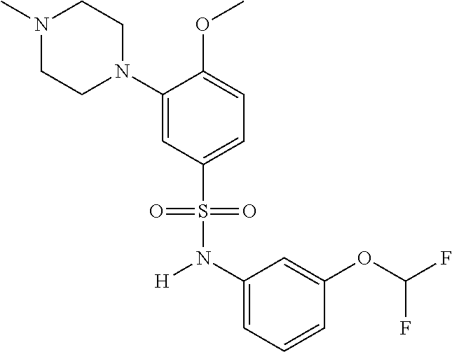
C1(N2CCN(C)CC2)=CC(S(=O)(=O)N([H])C2=CC=CC(OC(F)F)=C2)=CC=C1OC
